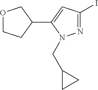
O1CCC(C2=CC(I)=NN2CC2CC2)C1
